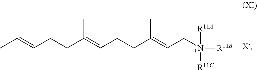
CC(=CCCC(=CCCC(=CC[N+]([R11C])([R11B])[R11A])C)C)C
